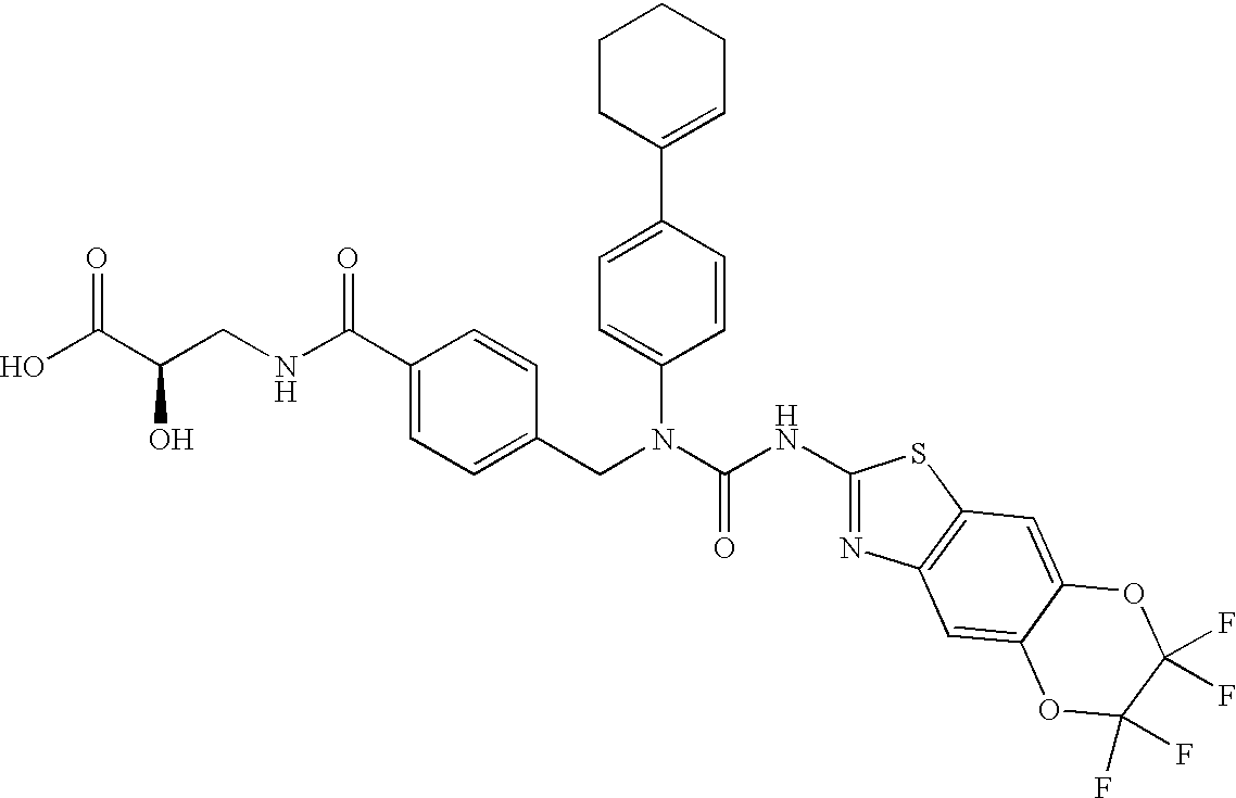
OC(C(CNC(C1=CC=C(CN(C(NC2=NC3=C(S2)C=C2C(=C3)OC(F)(F)C(F)(F)O2)=O)C2=CC=C(C3=CCCCC3)C=C2)C=C1)=O)O)=O
